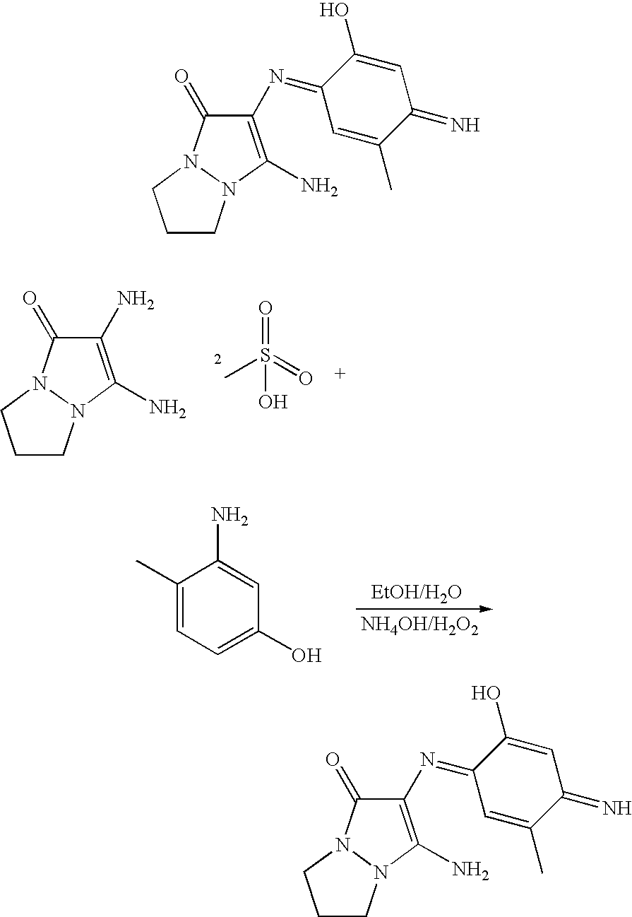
C1(N)=C(N)N2N(C1=O)CCC2.CS(=O)(=O)O.C1(C)=CC=C(O)C=C1N.C1(N=C2C(O)=CC(=N)C(C)=C2)=C(N)N2N(C1=O)CCC2.C1(N=C2C(O)=CC(=N)C(C)=C2)=C(N)N2N(C1=O)CCC2
